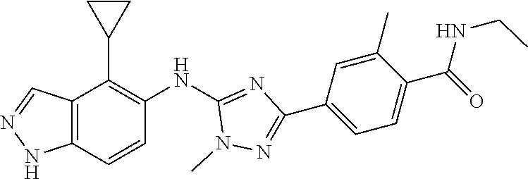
C12=C(C=CC(NC3=NC(C4=CC=C(C(=O)NCC)C(C)=C4)=NN3C)=C1C1CC1)NN=C2
